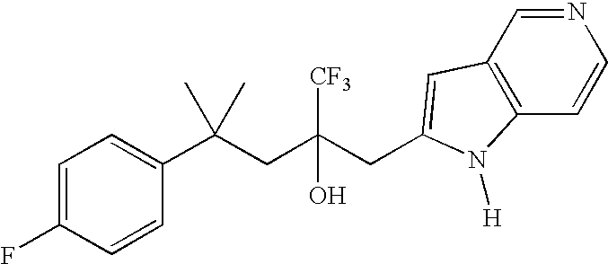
C1=C(F)C=CC(C(CC(CC2=CC3=C(C=CN=C3)N2[H])([CF3])O)(C)C)=C1
